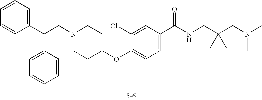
C1=CC=C(C(CN2CCC(OC3=CC=C(C(NCC(CN(C)C)(C)C)=O)C=C3Cl)CC2)C2=CC=CC=C2)C=C1
